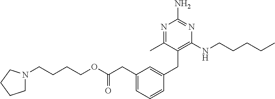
C1=C(CC(OCCCCN2CCCC2)=O)C=C(CC2=C(NCCCCC)N=C(N)N=C2C)C=C1
